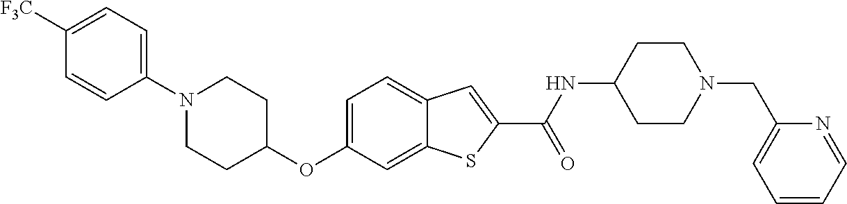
C1=C2C(=CC=C1OC1CCN(C3=CC=C([F3C])C=C3)CC1)C=C(C(=O)NC1CCN(CC3=CC=CC=N3)CC1)S2
